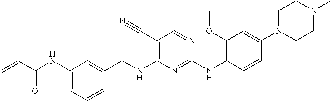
C1=C(NC(=O)C=C)C=C(CNC2=C(C#N)C=NC(NC3=C(OC)C=C(N4CCN(C)CC4)C=C3)=N2)C=C1
